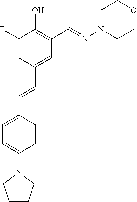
C1(F)=CC(C=CC2=CC=C(N3CCCC3)C=C2)=CC(C=NN2CCOCC2)=C1O
